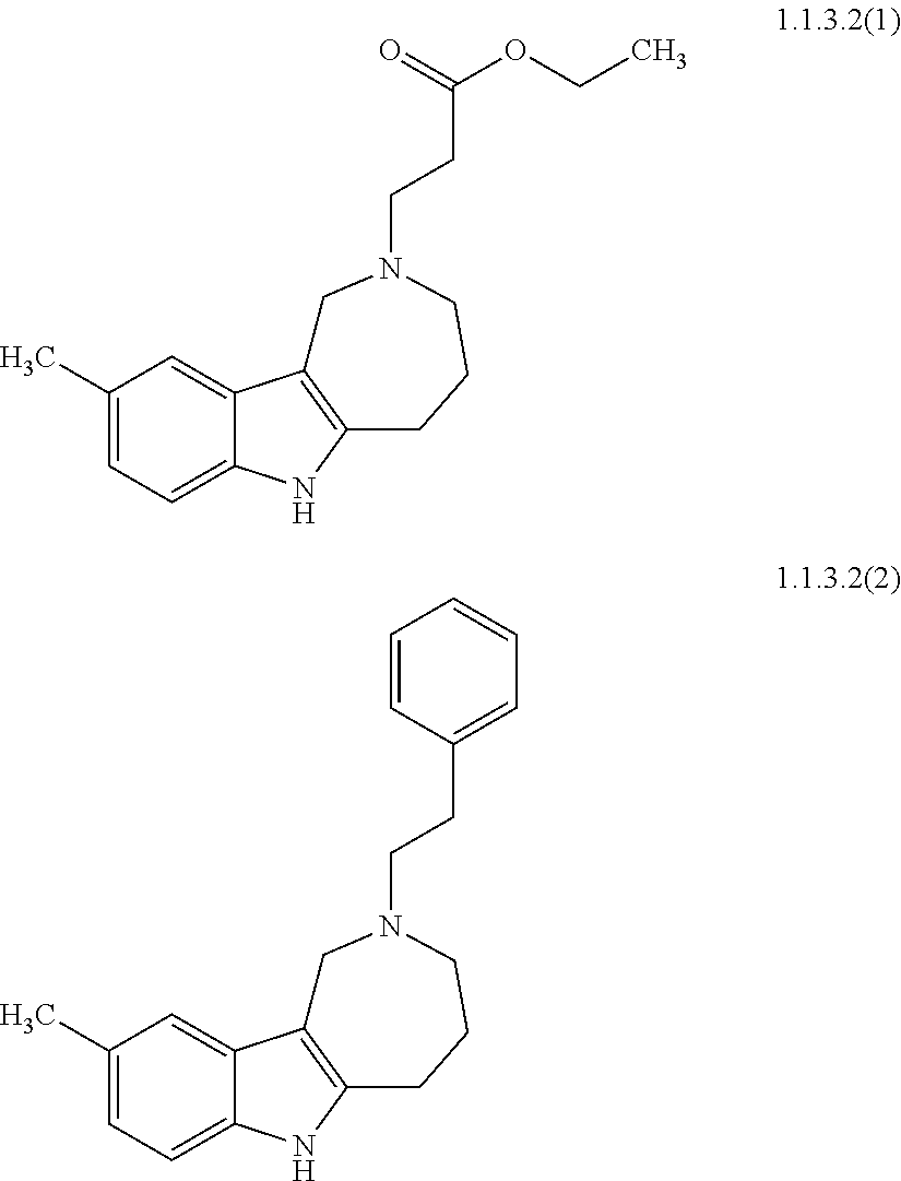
C1(C)=CC=C2C(=C1)C1=C(CCCN(CCC(OCC)=O)C1)N2.C1(C)=CC=C2C(=C1)C1=C(CCCN(CCC3=CC=CC=C3)C1)N2
